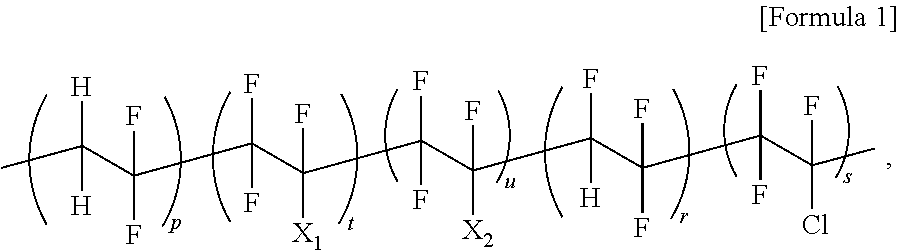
FC(F)(C(F)([X1])C(F)(C(F)([X2])C(F)([H])C(F)(F)C(F)(C(F)(Cl)C)F)F)C(C(C)([H])[H])(F)F
